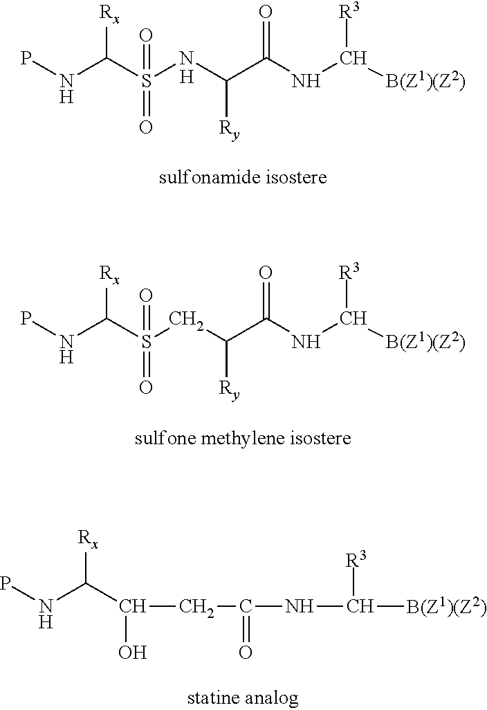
PNC(S(CC(C(NC([B(Z1)(Z2)])[R3])=O)[Ry])(=O)=O)[Rx].PNC(C(O)CC(=O)NC([R3])[B(Z1)(Z2)])[Rx].PNC(S(NC(C(NC([B(Z1)(Z2)])[R3])=O)[Ry])(=O)=O)[Rx].[H]
